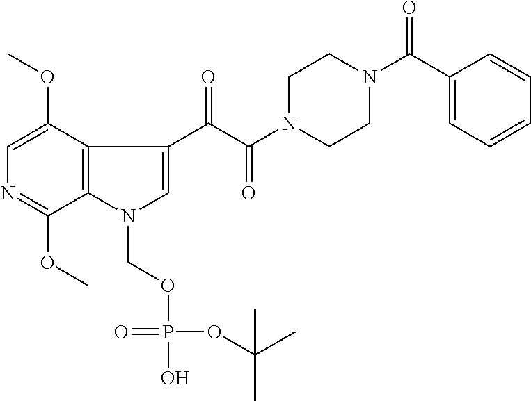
C1=C(OC)C2=C(C(OC)=N1)N(COP(OC(C)(C)C)(=O)O)C=C2C(C(N1CCN(C(=O)C2=CC=CC=C2)CC1)=O)=O
